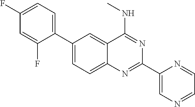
C1(F)=CC(F)=CC=C1C1=CC=C2C(=C1)C(NC)=NC(C1=CN=CC=N1)=N2
